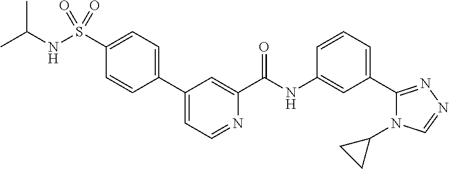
C1(C2=CC=C(S(NC(C)C)(=O)=O)C=C2)=CC=NC(C(NC2=CC(C3=NN=CN3C3CC3)=CC=C2)=O)=C1
